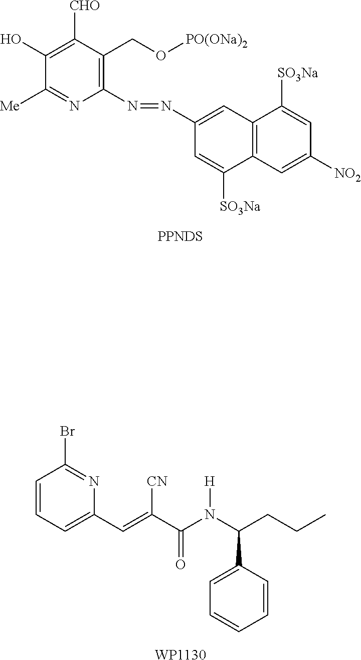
C1(N=NC2=CC3=C(C([SO3Na])=C2)C=C([NO2])C=C3[SO3Na])=C(CO[PO(ONa)2])C([CHO])=C(O)C([Me])=N1.[PPNDS].C1=CC=C(C=C(C(N(C(CCC)C2=CC=CC=C2)[H])=O)[CN])N=C1Br.[WP1130]
